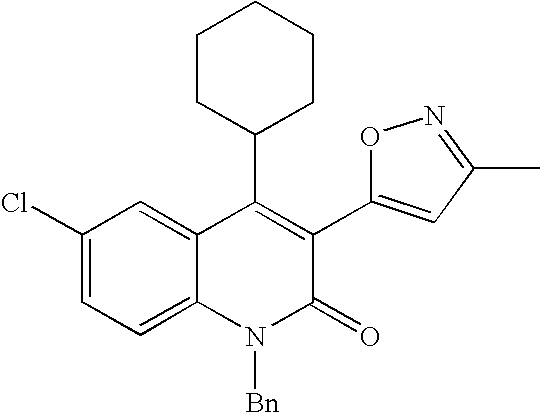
C1(Cl)=CC=C2C(=C1)C(C1CCCCC1)=C(C1=CC(C)=NO1)C(=O)N2[Bn]
